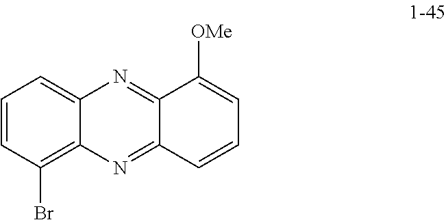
C12=CC=CC(Br)=C1N=C1C(=N2)C([OMe])=CC=C1
